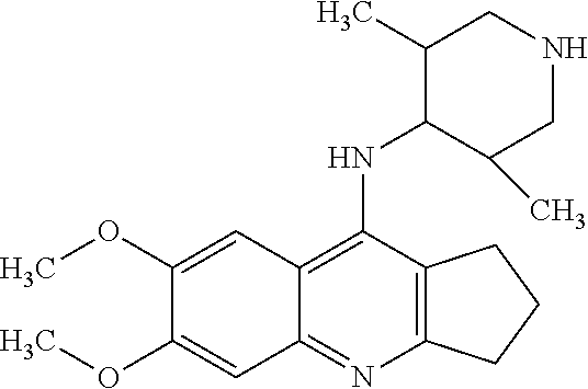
C12=C(C(NC3C(C)CNCC3C)=C3C(=N1)C=C(OC)C(OC)=C3)CCC2
